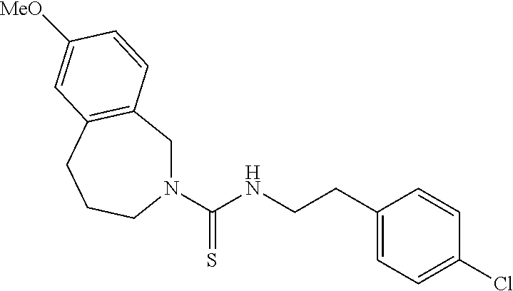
N1(C(NCCC2=CC=C(Cl)C=C2)=S)CC2=C(CCC1)C=C([MeO])C=C2
